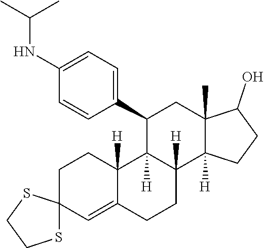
C1CC2([H])C(=CC13SCCS3)CCC1([H])C2([H])C(C2=CC=C(NC(C)C)C=C2)CC2(C)C1([H])CCC2O
